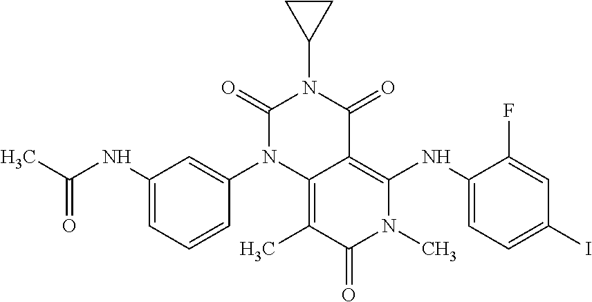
C1(=O)N(C2=CC(NC(C)=O)=CC=C2)C2=C(C)C(=O)N(C)C(NC3=CC=C(I)C=C3F)=C2C(=O)N1C1CC1
